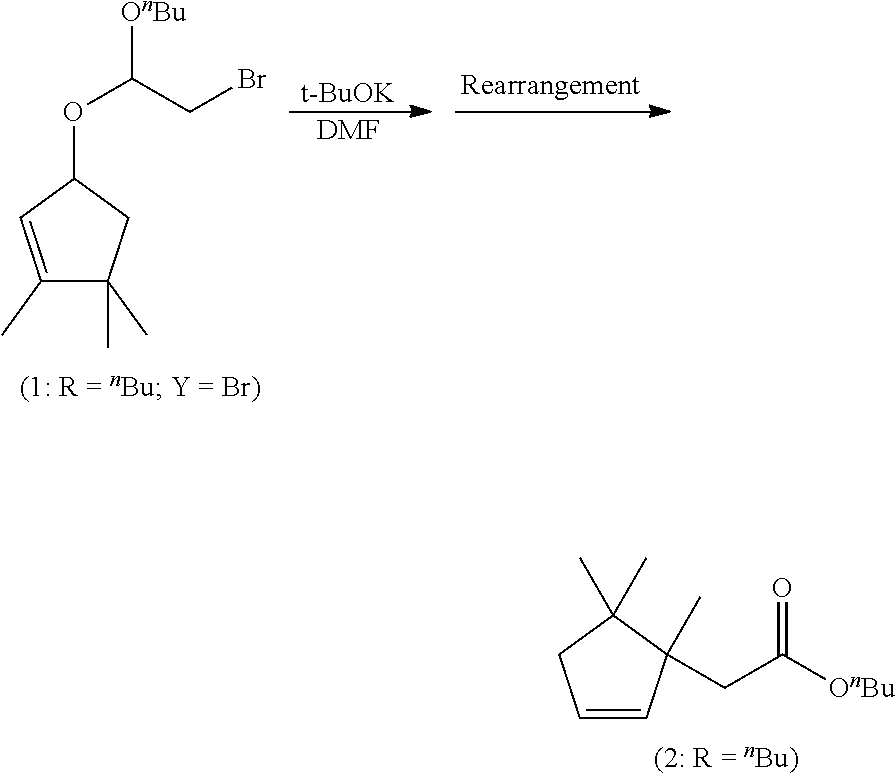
[t-BuOK].[DMF].C1(C)=CC(OC([OnBu])CBr)CC1(C)C.C1=CC(C)(CC([OnBu])=O)C(C)(C)C1
